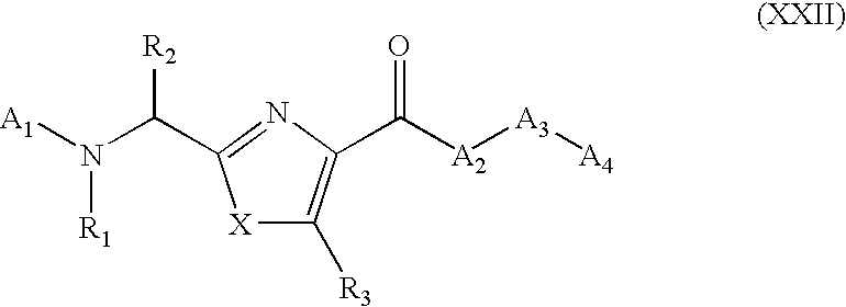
[X]1C([R3])=C(C([A2][A3][A4])=O)N=C1C(N([A1])[R1])[R2]
